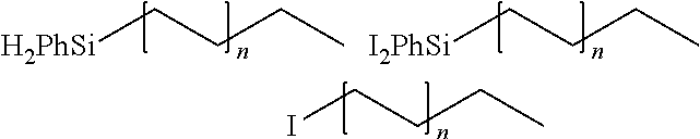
[H2PhSi]CCCC.[I2PhSi]CCCC.ICCCC
